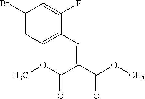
C1(Br)=CC=C(C=C(C(OC)=O)C(OC)=O)C(F)=C1
